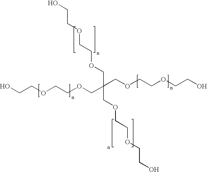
OCCOCCOCC(COCCOCCO)(COCCOCCO)COCCOCCO
